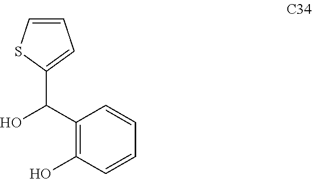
C1(C(O)C2=C(O)C=CC=C2)=CC=CS1
